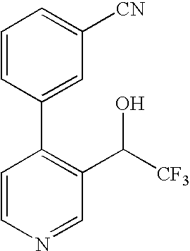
C1=CN=CC(C(O)[CF3])=C1C1=CC([CN])=CC=C1
